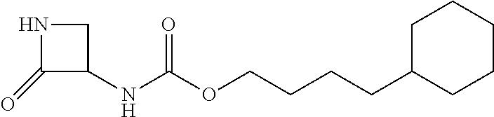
N1C(=O)C(NC(OCCCCC2CCCCC2)=O)C1
